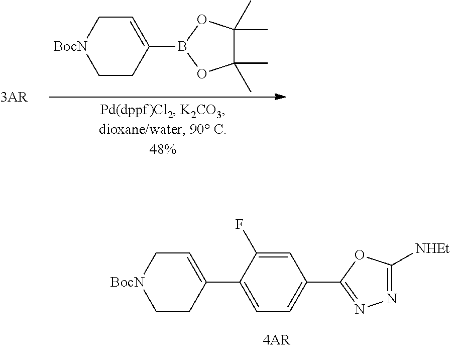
C1CC(B2OC(C)(C)C(C)(C)O2)=CC[BocN]1.C1CC(C2=CC=C(C3=NN=C([NHEt])O3)C=C2F)=CC[BocN]1
